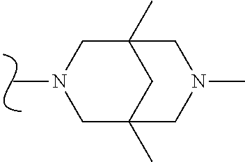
CN1CC2(C)CC(C)(C1)CN(C)C2
